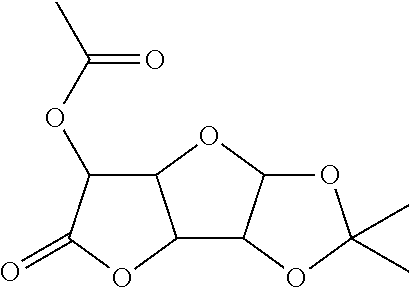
CC(=O)OC1C2C(OC1=O)C1C(O2)OC(C)(C)O1
